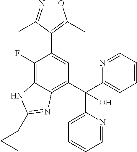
C1(F)=C2C(=C(C(C3=CC=CC=N3)(O)C3=CC=CC=N3)C=C1C1=C(C)ON=C1C)N=C(C1CC1)N2
